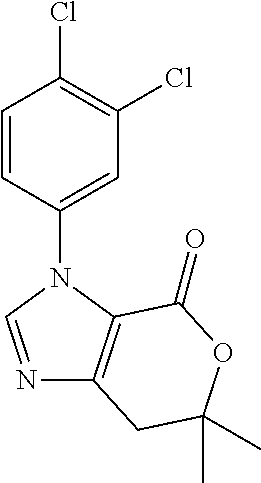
C1(N2C=NC3=C2C(=O)OC(C)(C)C3)=CC(Cl)=C(Cl)C=C1
